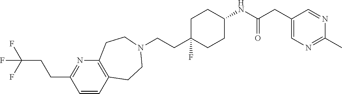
C1=CC2=C(N=C1CCC(F)(F)F)CCN(CCC1(F)CCC(NC(CC3=CN=C(C)N=C3)=O)CC1)CC2
